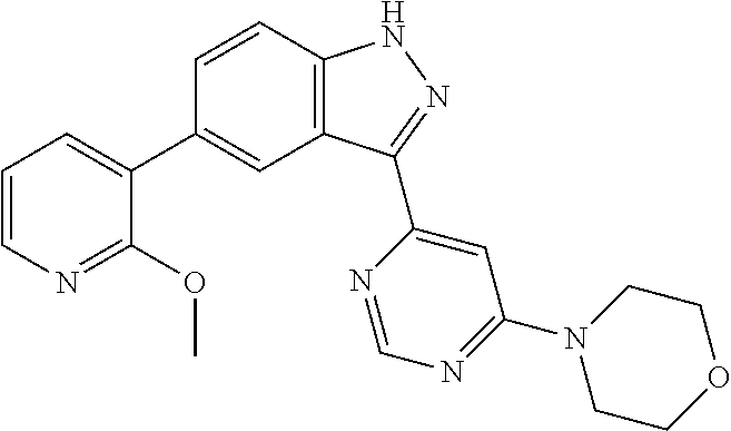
C1=CC2=C(C=C1C1=CC=CN=C1OC)C(C1=CC(N3CCOCC3)=NC=N1)=NN2
